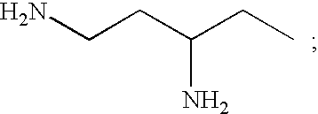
NCCC(CC)N
